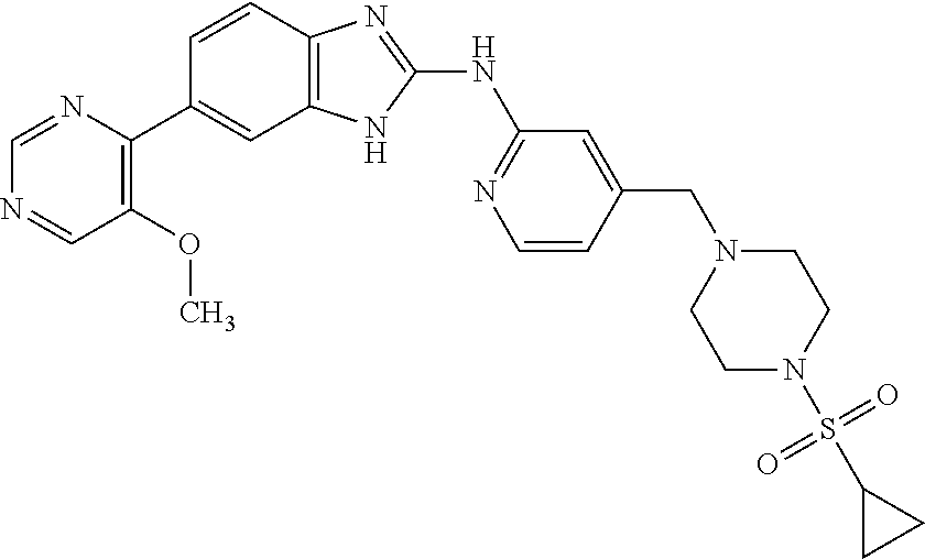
C1(OC)=C(C2=CC3=C(C=C2)N=C(NC2=NC=CC(CN4CCN(S(C5CC5)(=O)=O)CC4)=C2)N3)N=CN=C1
